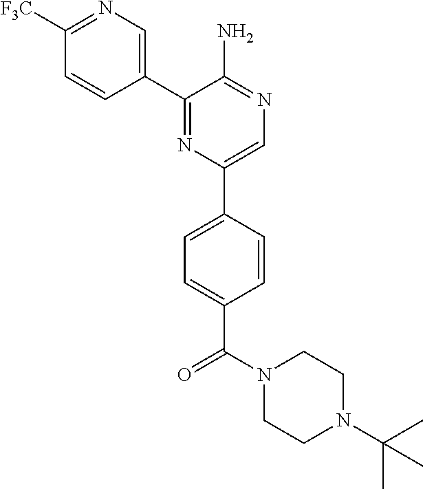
C1([F3C])=NC=C(C2=NC(C3=CC=C(C(N4CCN(C(C)(C)C)CC4)=O)C=C3)=CN=C2N)C=C1
